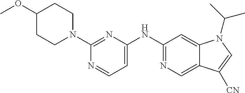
COC1CCN(C2=NC(NC3=NC=C4C(=C3)N(C(C)C)C=C4[CN])=CC=N2)CC1
